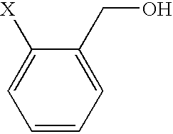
C1=CC=C(CO)C([X])=C1
